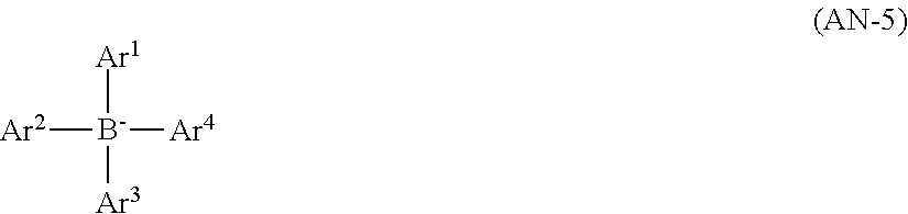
[Ar1][B-]([Ar4])([Ar2])[Ar3]
